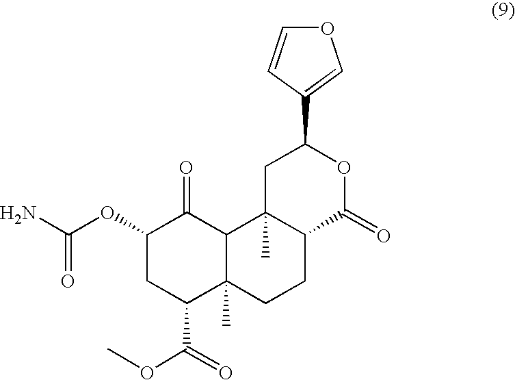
C1(OC(N)=O)CC(C(=O)OC)C2(C)C(C1=O)C1(C)C(CC2)C(=O)OC(C2=COC=C2)C1
